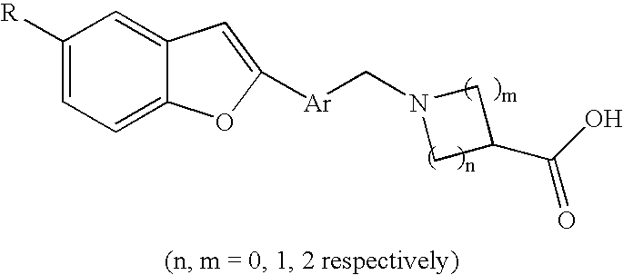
C1([R])=CC=C2C(=C1)C=C([Ar]CN1CC(C(O)=O)C1)O2
